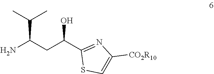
C(C1=NC([CO2R10])=CS1)(CC(N)C(C)C)O
